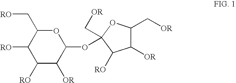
C1([OR])C(C[OR])OC(OC2OC(C[RO])C([RO])C([RO])C2[OR])(C[OR])C1[RO]
